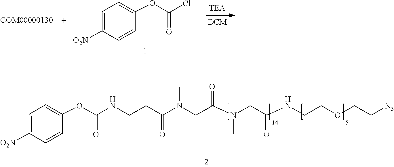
C1=CC([O2N])=CC=C1OC(=O)Cl.C1=CC([O2N])=CC=C1OC(=O)NCCC(N(CC(N(CC(NCCOCC[N3])=O)C)=O)C)=O
